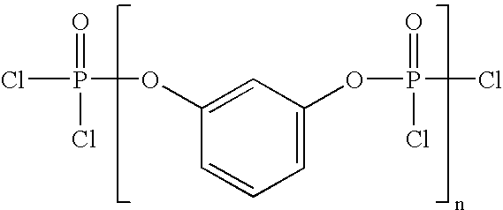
ClP(=O)(Cl)OC1=CC(OP(=O)(Cl)Cl)=CC=C1
